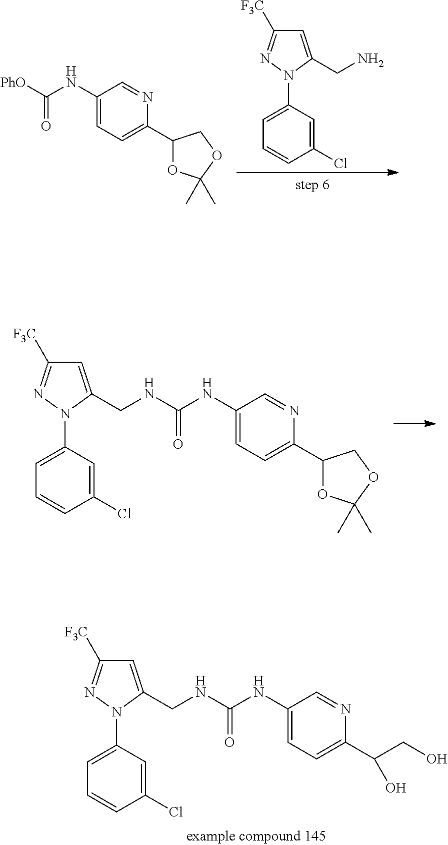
C1=CC(Cl)=CC(N2N=C([F3C])C=C2CN)=C1.[PhO]C(NC1=CC=C(C2OC(C)(C)OC2)N=C1)=O.C1=CC(Cl)=CC(N2N=C([F3C])C=C2CNC(NC2=CC=C(C3OC(C)(C)OC3)N=C2)=O)=C1.C1=CC(Cl)=CC(N2N=C([F3C])C=C2CNC(NC2=CC=C(C(CO)O)N=C2)=O)=C1
